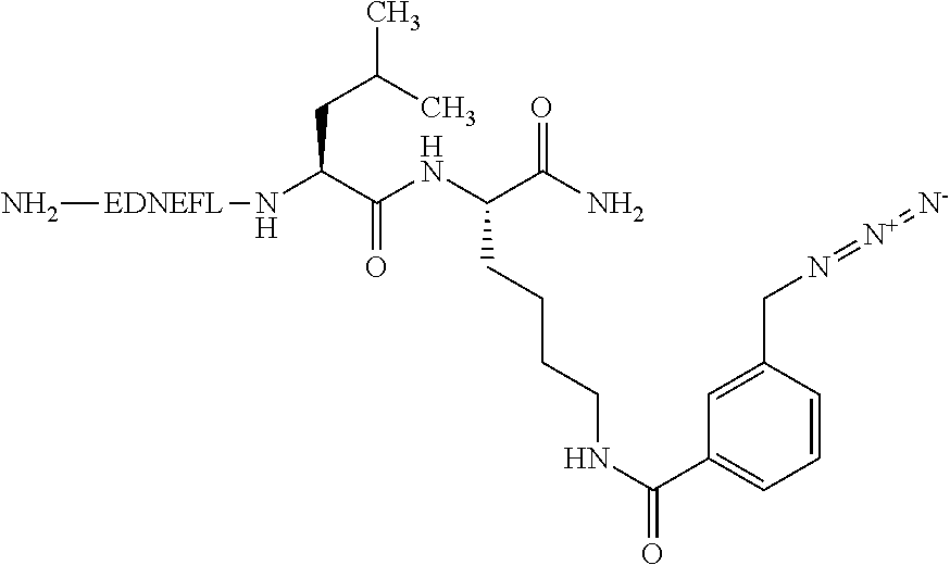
N[EDNEFL]NC(C(NC(C(N)=O)CCCCNC(=O)C1=CC=CC(CN=[N+]=[N-])=C1)=O)CC(C)C
